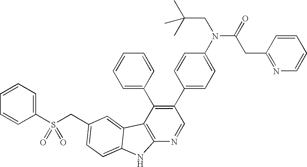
C(C1=CC=C2C(=C1)C1=C(N=CC(C3=CC=C(N(C(=O)CC4=NC=CC=C4)CC(C)(C)C)C=C3)=C1C1=CC=CC=C1)N2)S(C1=CC=CC=C1)(=O)=O
